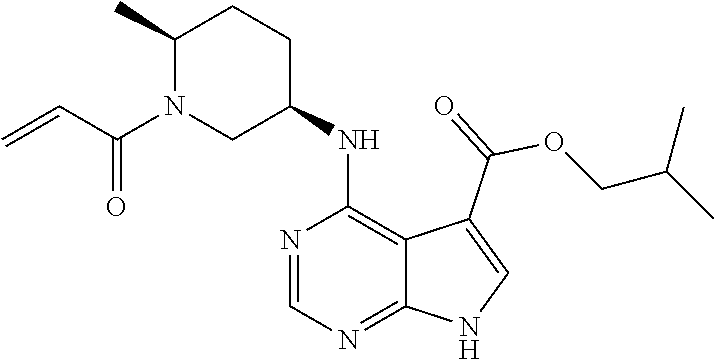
N1=CN=C2C(=C1NC1CCC(C)N(C(C=C)=O)C1)C(C(=O)OCC(C)C)=CN2
